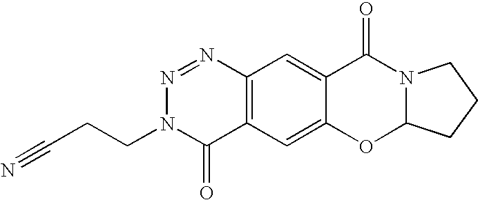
C12=C(C=C3C(=C1)C(=O)N1C(O3)CCC1)C(=O)N(CCC#N)N=N2
